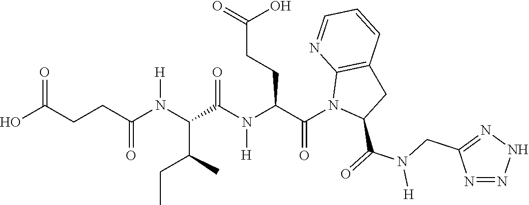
C(CC(N(C(C(C)CC)C(N(C(C(N1C(C(=O)N(CC2=NNN=N2)[H])CC2=C1N=CC=C2)=O)CCC(=O)O)[H])=O)[H])=O)C(O)=O
